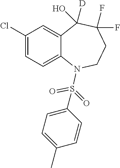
C1(Cl)=CC=C2C(=C1)C(O)([D])C(F)(F)CCN2S(C1=CC=C(C)C=C1)(=O)=O
